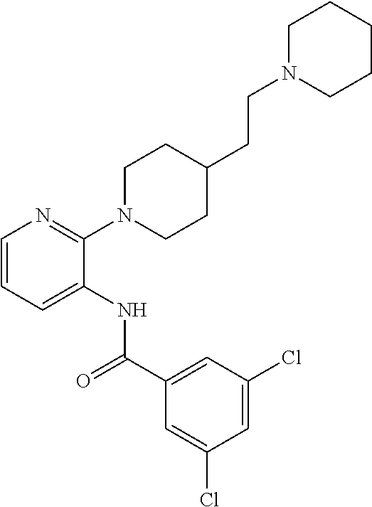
C1=CC=C(NC(C2=CC(Cl)=CC(Cl)=C2)=O)C(N2CCC(CCN3CCCCC3)CC2)=N1
